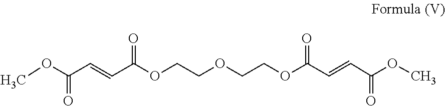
COC(C=CC(OCCOCCOC(=O)C=CC(OC)=O)=O)=O
